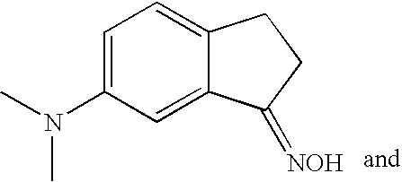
C1=C(N(C)C)C=C2C(=C1)CCC2=[NOH]
